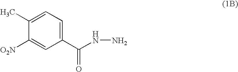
C1(C)=CC=C(C(=O)NN)C=C1[O2N]
